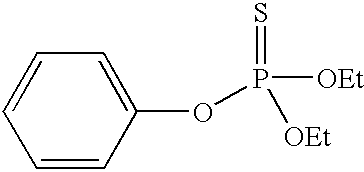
O(P(=S)([OEt])[OEt])C1=CC=CC=C1
